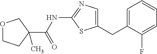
C1=C(CC2=CN=C(NC(C3(C)COCC3)=O)S2)C(F)=CC=C1
